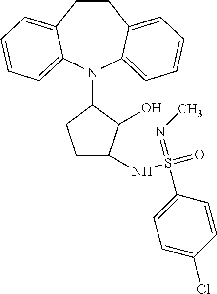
C1CC2=CC=CC=C2N(C2C(O)C(NS(=O)(=NC)C3=CC=C(Cl)C=C3)CC2)C2=CC=CC=C12
